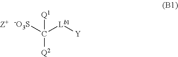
[-O3S]C([Lb1][Y])([Q2])[Q1]
